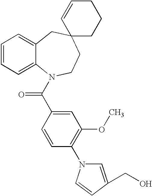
C1=CC=C2C(=C1)CC1(CCN2C(C2=CC(OC)=C(N3C=C(CO)C=C3)C=C2)=O)CCCC=C1
